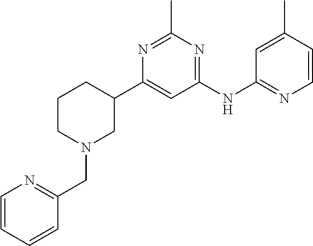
C1(C2CCCN(CC3=NC=CC=C3)C2)=CC(NC2=NC=CC(C)=C2)=NC(C)=N1
